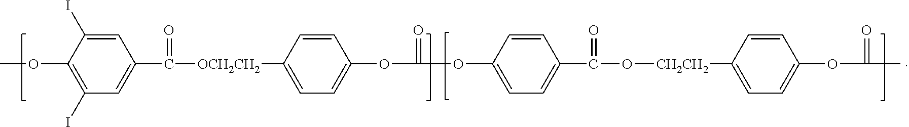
C1=C(I)C(OC)=C(I)C=C1C([OCH2CH2]C1=CC=C(OC(OC2=CC=C(C(O[CH2CH2]C3=CC=C(OC(=O)C)C=C3)=O)C=C2)=O)C=C1)=O
